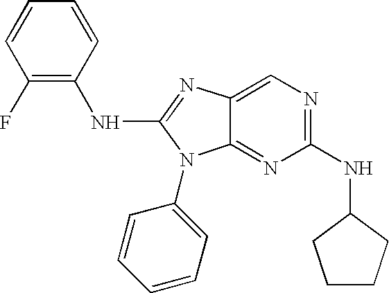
C1=CC(F)=C(NC2=NC3=CN=C(NC4CCCC4)N=C3N2C2=CC=CC=C2)C=C1
